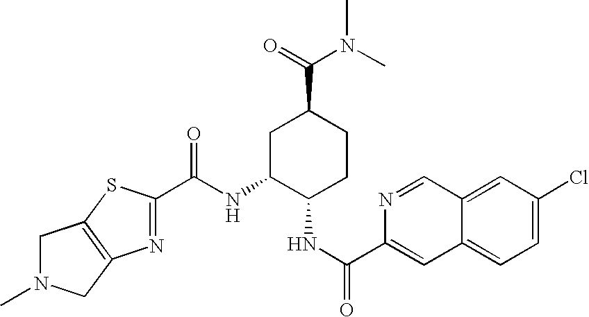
C(NC1C(NC(=O)C2=CC3=CC=C(Cl)C=C3C=N2)CCC(C(N(C)C)=O)C1)(=O)C1=NC2=C(S1)CN(C)C2
